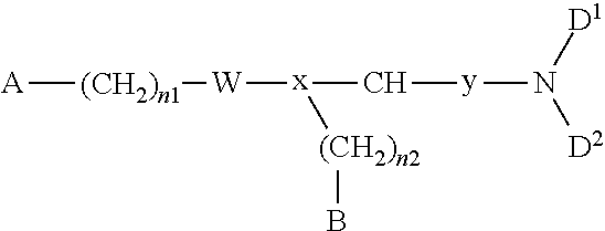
[A][(CH2)n1][W][x](C[y]N([D1])[D2])[(CH2)n2]B
